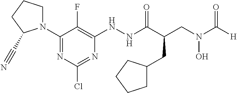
N1(C2=NC(Cl)=NC(NNC(=O)C(CN(O)C(=O)[H])CC3CCCC3)=C2F)CCCC1C#N
